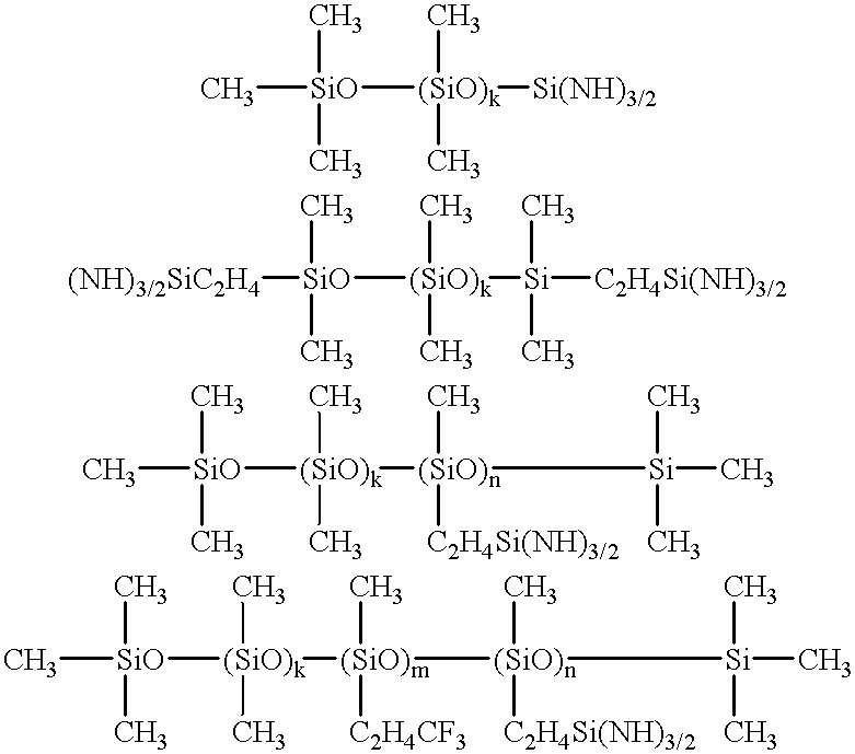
C[SiO]([(SiO)k]([Si(NH)3/2])(C)C)(C)C.[(NH)3/2SiC2H4][SiO]([(SiO)k]([Si]([C2H4Si(NH)3/2])(C)C)(C)C)(C)C.C[SiO]([(SiO)k]([(SiO)n](C)([C2H4Si(NH)3/2])[Si](C)(C)C)(C)C)(C)C.C[SiO]([(SiO)k](C)(C)[(SiO)m]([(SiO)n](C)([C2H4Si(NH)3/2])[Si](C)(C)C)([C2H4CF3])C)(C)C
